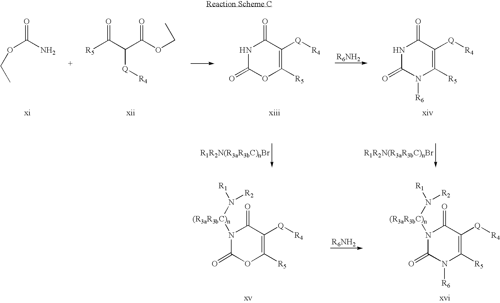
O(C(N)=O)CC.[R5]C(C([Q][R4])C(OCC)=O)=O.N1C(=O)OC([R5])=C([Q][R4])C1=O.[R6NH2].N1C(=O)N([R6])C([R5])=C([Q][R4])C1=O.[R6NH2].C1(=O)N([R6])C([R5])=C([Q][R4])C(=O)N1[(R3aR3bC)n]N([R1])[R2].C1(=O)OC([R5])=C([Q][R4])C(=O)N1[(R3aR3bC)n]N([R2])[R1]
